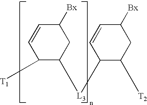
C1([T1])C([L3]C2C=CC([Bx])CC2[T2])CC([Bx])C=C1
